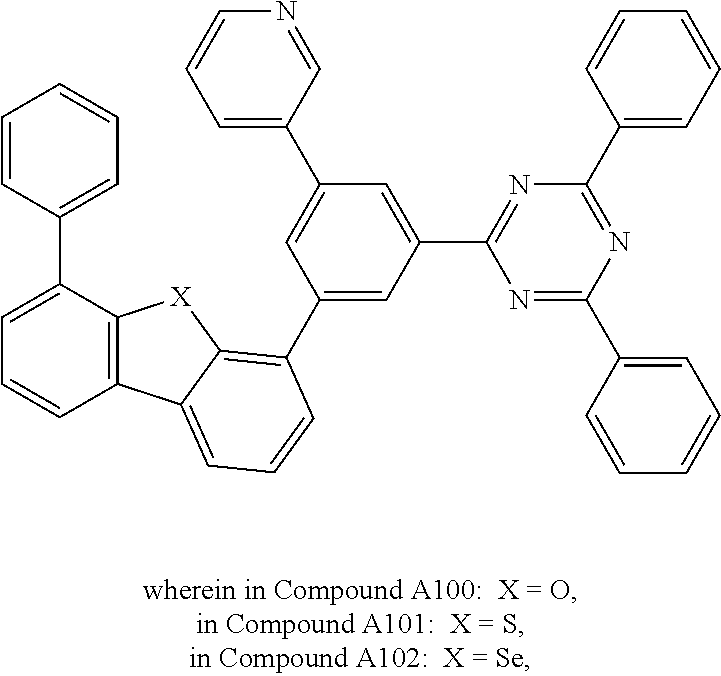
C1=CC2=C(C(C3=CC=CC=C3)=C1)[X]C1=C(C3=CC(C4=NC(C5=CC=CC=C5)=NC(C5=CC=CC=C5)=N4)=CC(C4=CC=CN=C4)=C3)C=CC=C21
